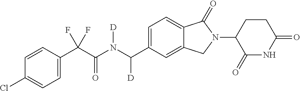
C1=CC(C(C(N(C(C2=CC=C3C(=C2)CN(C2C(=O)NC(=O)CC2)C3=O)[D])[D])=O)(F)F)=CC=C1Cl
